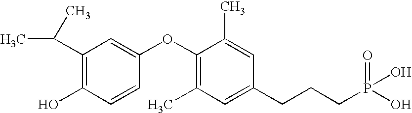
C1(C(C)C)=C(O)C=CC(OC2=C(C)C=C(CCCP(O)(=O)O)C=C2C)=C1
